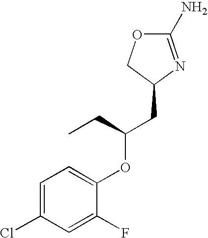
O1C(N)=NC(CC(OC2=CC=C(Cl)C=C2F)CC)C1
